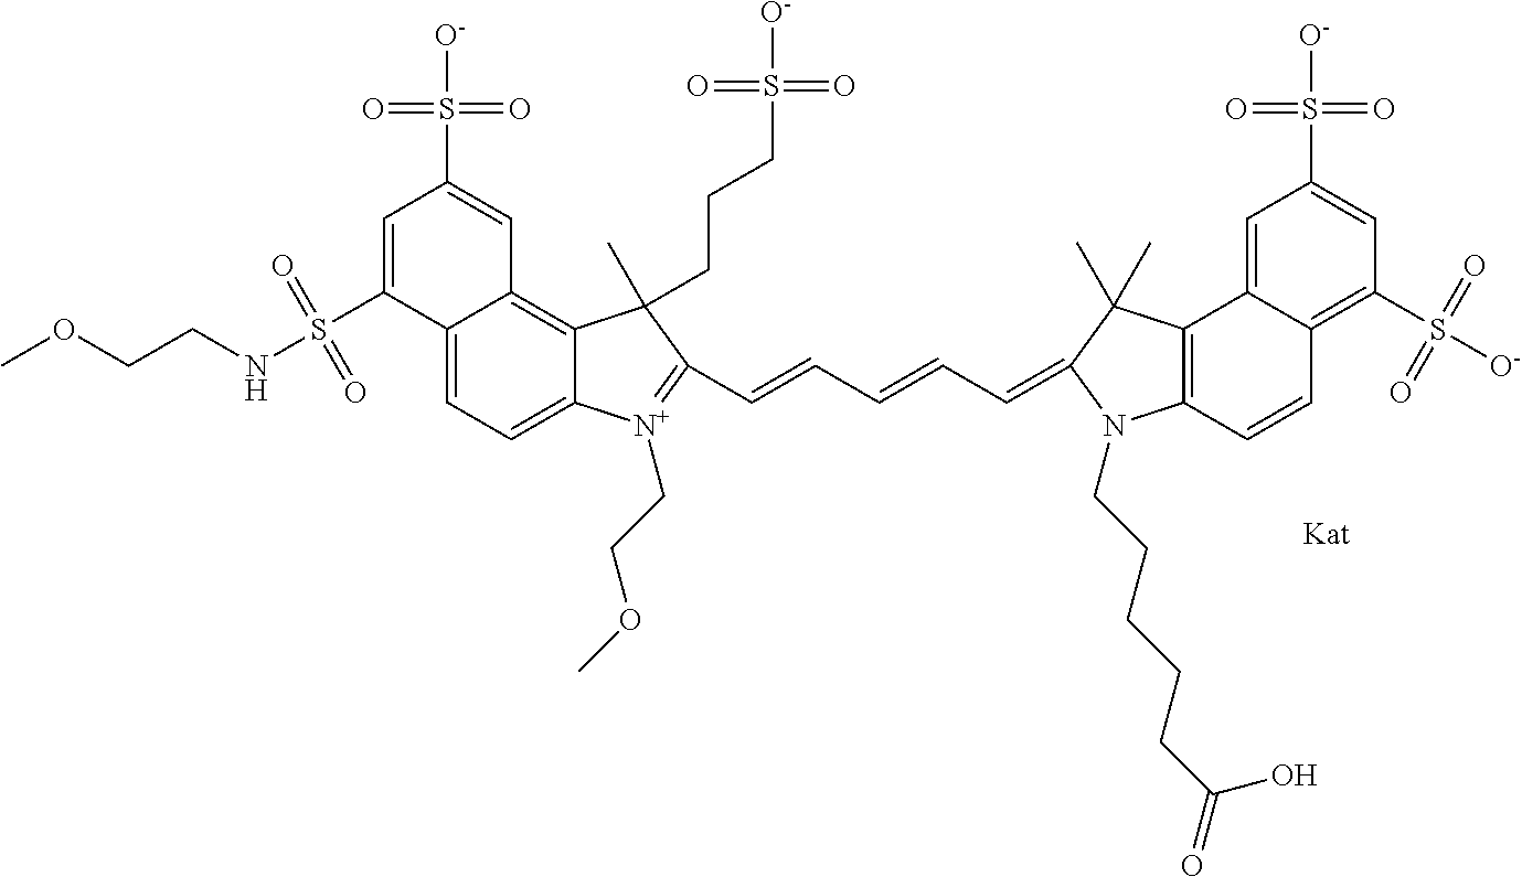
C(=CC=CC=C1C(C)(C)C2=C(C=CC3=C(S([O-])(=O)=O)C=C(S(=O)(=O)[O-])C=C32)N1CCCCCC(=O)O)C1=[N+](CCOC)C2=CC=C3C(=C2C1(C)CCCS(=O)(=O)[O-])C=C(S(=O)(=O)[O-])C=C3S(=O)(=O)NCCOC
